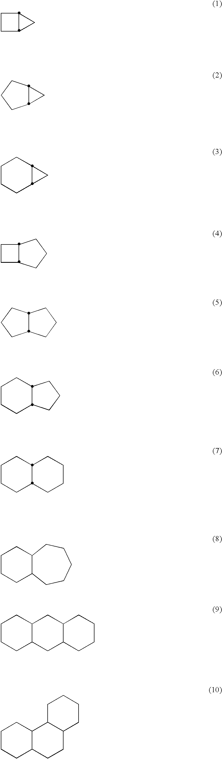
C1CC2C1C2.C12C(C1)CCC2.C12C(C1)CCCC2.C12C(CCC1)CC2.C12C(CCC1)CCC2.C12C(CCC1)CCCC2.C1CCC2C(C1)CCCC2.C1CCC2C(C1)CCCCC2.C1CCC2C(C1)CC1C(C2)CCCC1.C1CCC2C(C1)C1C(CC2)CCCC1
